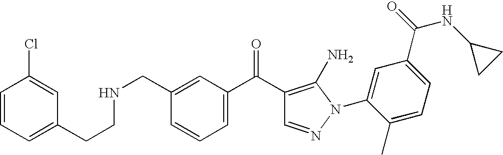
C1=CC=C(CCNCC2=CC(C(C3=C(N)N(C4=CC(C(NC5CC5)=O)=CC=C4C)N=C3)=O)=CC=C2)C=C1Cl
